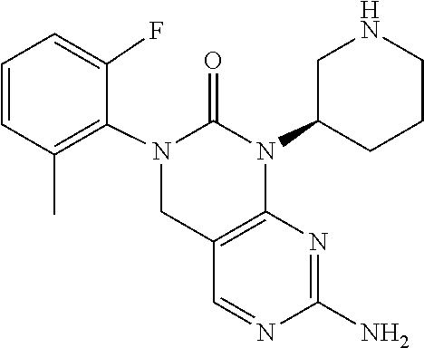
N1=CC2=C(N=C1N)N(C1CCCNC1)C(=O)N(C1=C(C)C=CC=C1F)C2
